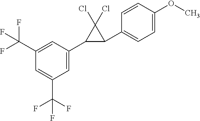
C1(C(F)(F)F)=CC(C2C(C3=CC=C(OC)C=C3)C2(Cl)Cl)=CC(C(F)(F)F)=C1
